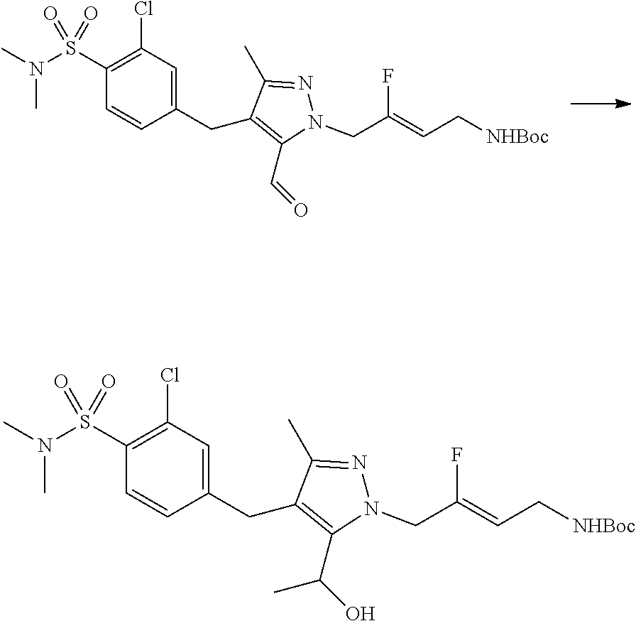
C(C1=C(C=O)N(CC(=CC[NHBoc])F)N=C1C)C1=CC(Cl)=C(S(N(C)C)(=O)=O)C=C1.C(C1=C(C(O)C)N(CC(=CC[NHBoc])F)N=C1C)C1=CC(Cl)=C(S(N(C)C)(=O)=O)C=C1
